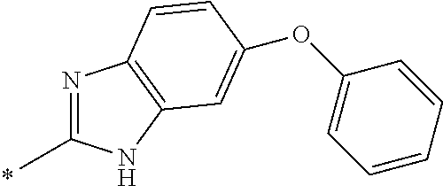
N1=C(C)NC2=C1C=CC(OC1=CC=CC=C1)=C2
